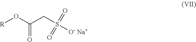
[R]OC(CS([O- Na+])(=O)=O)=O
